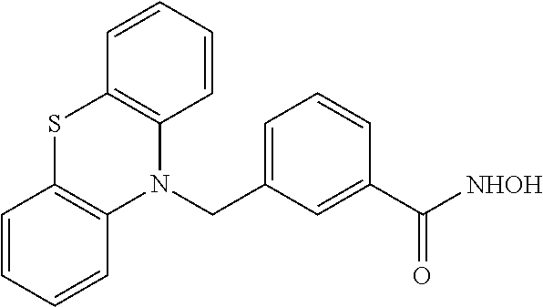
C1=CC=CC2=C1SC1=C(N2CC2=CC=CC(C(=O)[NHOH])=C2)C=CC=C1
